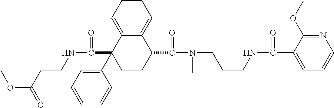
C1=C2C(=CC=C1)C(C(=O)N(CCCNC(=O)C1=CC=CN=C1OC)C)CCC2(C1=CC=CC=C1)C(=O)NCCC(OC)=O
